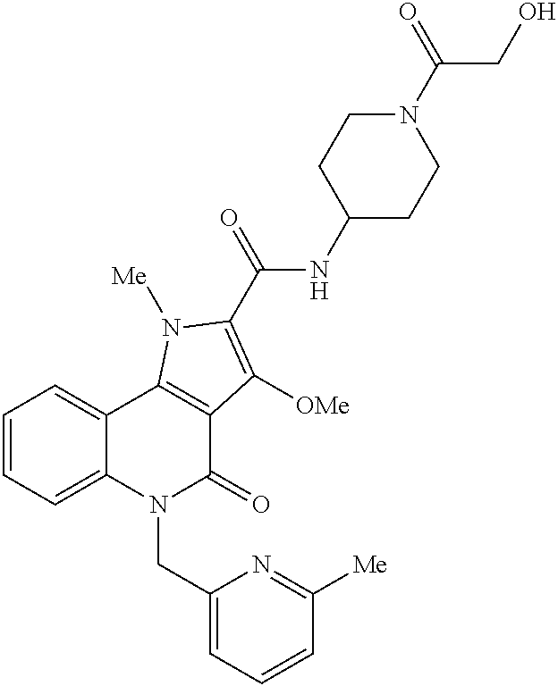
C1(CN2C(=O)C3=C(C4=CC=CC=C24)N([Me])C(C(=O)NC2CCN(C(CO)=O)CC2)=C3[OMe])=CC=CC([Me])=N1
